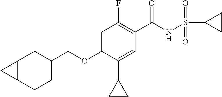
C1(F)=C(C(NS(C2CC2)(=O)=O)=O)C=C(C2CC2)C(OCC2CC3C(CC2)C3)=C1
